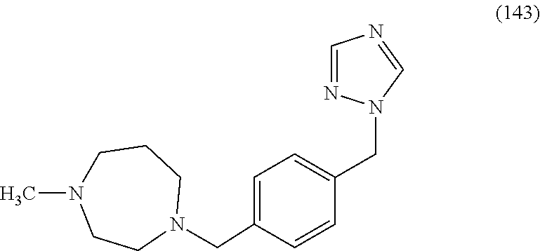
C1=C(CN2CCCN(C)CC2)C=CC(CN2N=CN=C2)=C1
